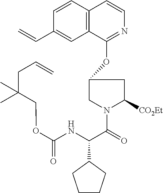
C1=CC2=C(C=C1C=C)C(OC1CN(C(=O)C(NC(OCC(CC=C)(C)C)=O)C3CCCC3)C([CO2Et])C1)=NC=C2
